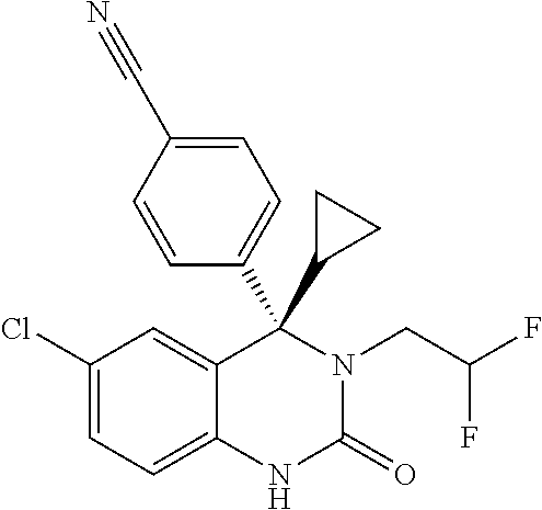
C1=CC(C#N)=CC=C1C1(C2CC2)C2=CC(Cl)=CC=C2NC(=O)N1CC(F)F
